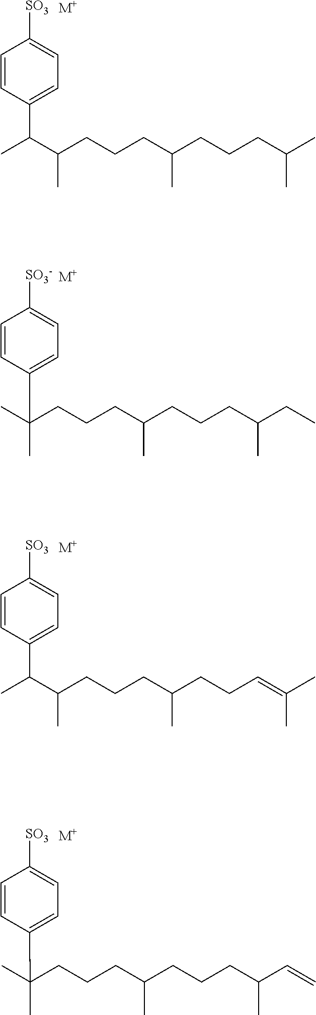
C1([SO3])=CC=C(C(C(C)CCCC(C)CCCC(C)C)C)C=C1.[M+].[M+].C1([SO3-])=CC=C(C(C)(C)CCCC(C)CCCC(C)CC)C=C1.C1([SO3])=CC=C(C(C(C)CCCC(C)CCC=C(C)C)C)C=C1.[M+].[M+].C1([SO3])=CC=C(C(C)(C)CCCC(C)CCCC(C)C=C)C=C1
